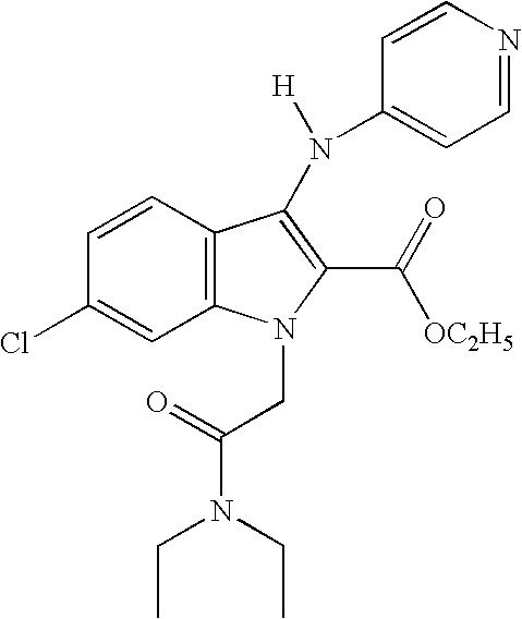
C1(Cl)=CC2=C(C=C1)C(N(C1=CC=NC=C1)[H])=C(C([OC2H5])=O)N2CC(N(CC)CC)=O
